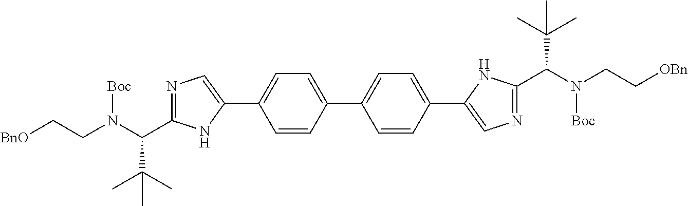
C1(C2=CC=C(C3=CC=C(C4=CN=C(C(N(CC[OBn])[Boc])C(C)(C)C)N4)C=C3)C=C2)=CN=C(C(N(CC[BnO])[Boc])C(C)(C)C)N1
